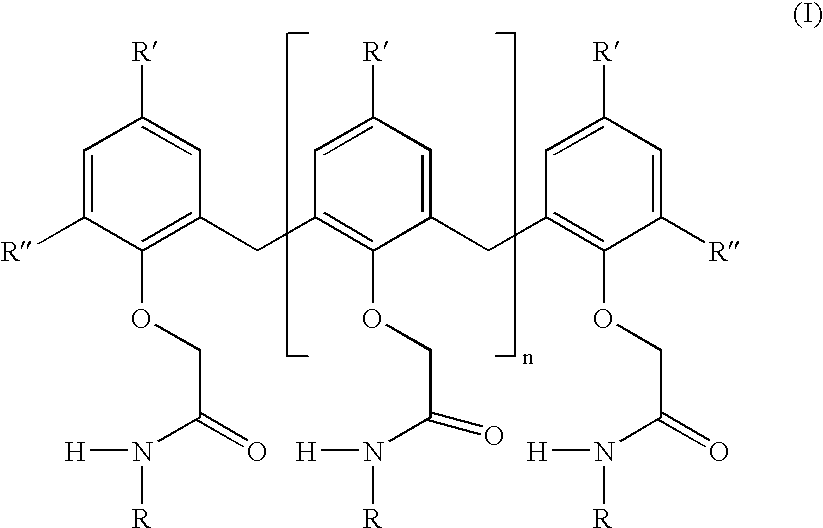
C1=C([R])C(OCC(=O)N([R])[H])=C(CC2=C(OCC(=O)N([R])[H])C(CC3=C(OCC(=O)N([R])[H])C([R])=CC([R])=C3)=CC([R])=C2)C=C1[R]
